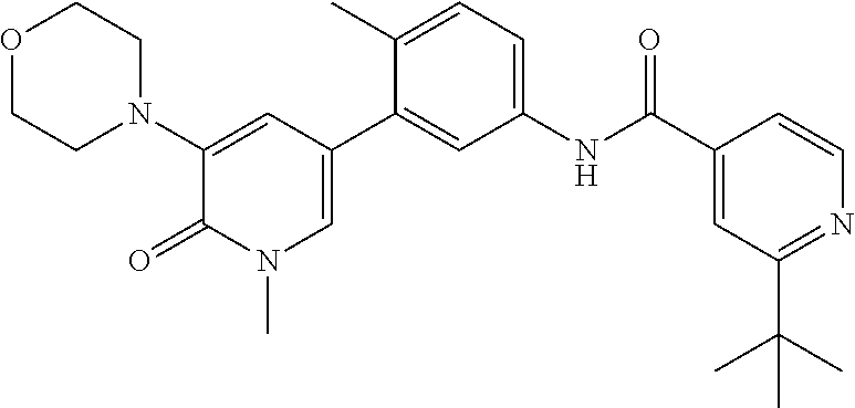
O1CCN(C2=CC(C3=CC(NC(C4=CC(C(C)(C)C)=NC=C4)=O)=CC=C3C)=CN(C)C2=O)CC1
